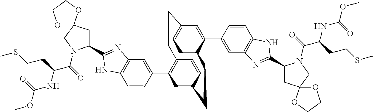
C1=CC(C2=C3C=CC(=C2)CCC2=CC=C(C=C2C2=CC4=C(C=C2)NC(C2CC5(CN2C(C(NC(OC)=O)CCSC)=O)OCCO5)=N4)CC3)=CC2=C1NC(C1CC3(CN1C(C(NC(OC)=O)CCSC)=O)OCCO3)=N2
